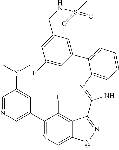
C1=NC=C(C2=NC=C3C(=C2F)C(C2=NC4=C(N2)C=CC=C4C2=CC(CNS(C)(=O)=O)=CC(F)=C2)=NN3)C=C1N(C)C
